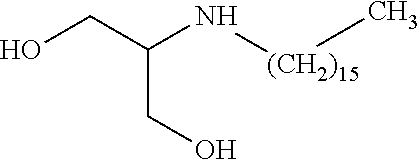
OCC(CO)N[(CH2)15]C
